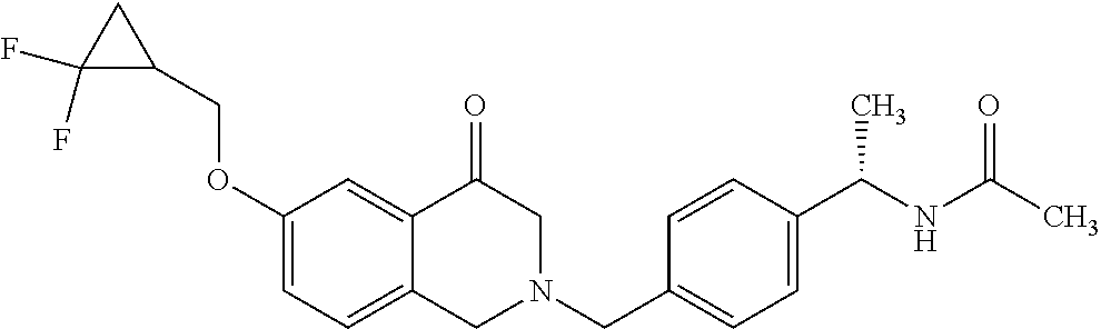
C1(OCC2CC2(F)F)=CC=C2C(=C1)C(=O)CN(CC1=CC=C(C(NC(=O)C)C)C=C1)C2
